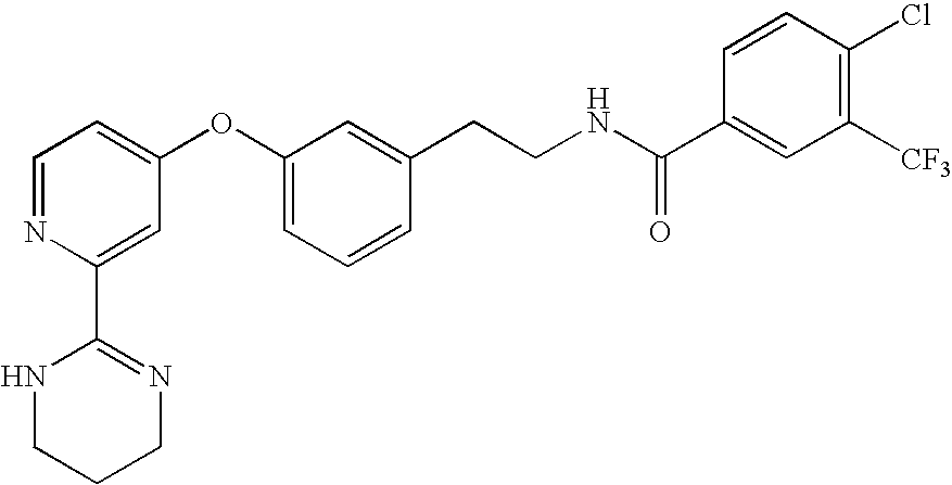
C1=NC(C2=NCCCN2)=CC(OC2=CC=CC(CCNC(C3=CC([CF3])=C(Cl)C=C3)=O)=C2)=C1
